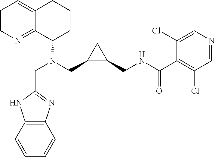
C1=CN=C2C(=C1)CCCC2N(CC1=NC2=C(N1)C=CC=C2)CC1C(CNC(C2=C(Cl)C=NC=C2Cl)=O)C1
